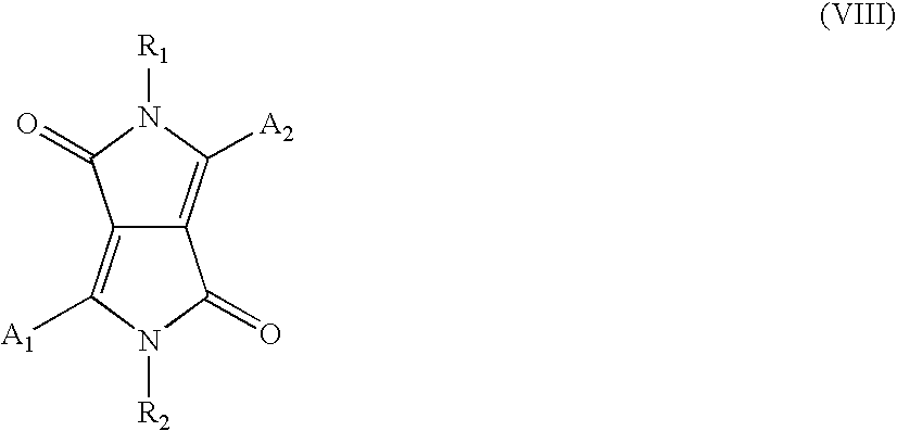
C12=C([A1])N([R2])C(=O)C1=C([A2])N([R1])C2=O
